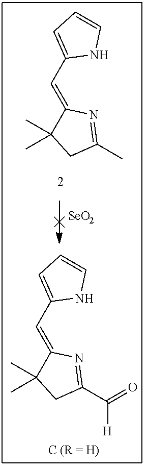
C(C1=CC=CN1)=C1N=C(C)CC1(C)C.[SeO2].C(C1=CC=CN1)=C1N=C(C([H])=O)CC1(C)C
